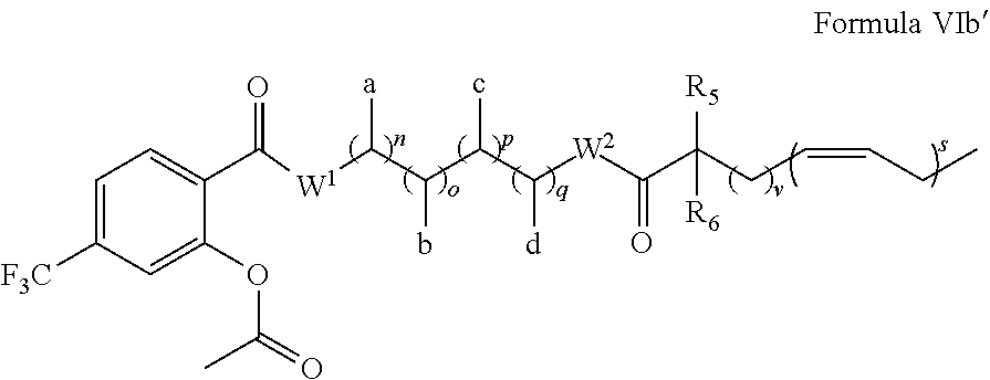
C1=C([F3C])C=C(OC(C)=O)C(C([W1]C(C(C(C([W2]C(C(CC=CCC)([R5])[R6])=O)[d])c)b)[a])=O)=C1
